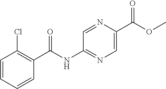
C1=CC=CC(C(NC2=NC=C(C(OC)=O)N=C2)=O)=C1Cl
